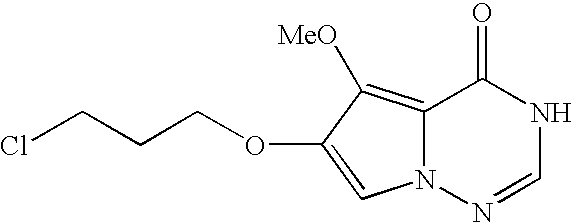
N12C(=C([MeO])C(OCCCCl)=C1)C(=O)NC=N2
